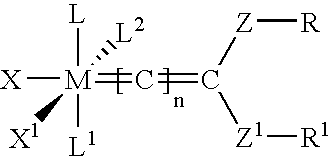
[M](=C=C([Z1][R1])[Z][R])([L])([L1])([X])([X1])[L2]
